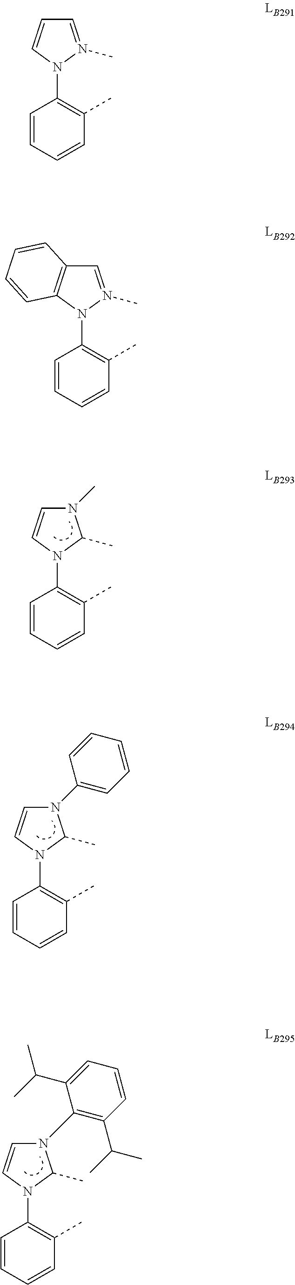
C1=CC=CC(N2C(C)N(C)C=C2)=C1C.C1=CC=CC(N2C(C)N(C3=CC=CC=C3)C=C2)=C1C.C1=CC=CC(N2C(C)N(C3=C(C(C)C)C=CC=C3C(C)C)C=C2)=C1C.C1=CC=CC(N2N(C)=CC=C2)=C1C.C1=CC=CC(N2N(C)=CC3=C2C=CC=C3)=C1C
